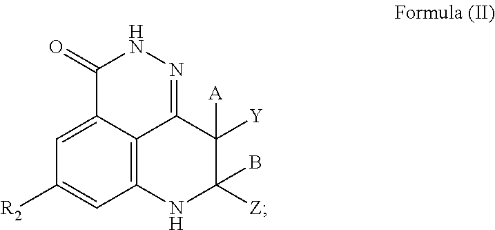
C1(=O)C2=CC([R2])=CC3=C2C(=NN1)C([Y])([A])C(B)([Z])N3
